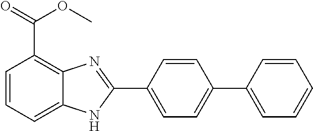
C1=C(C2=NC3=C(C(=O)OC)C=CC=C3N2)C=CC(C2=CC=CC=C2)=C1
